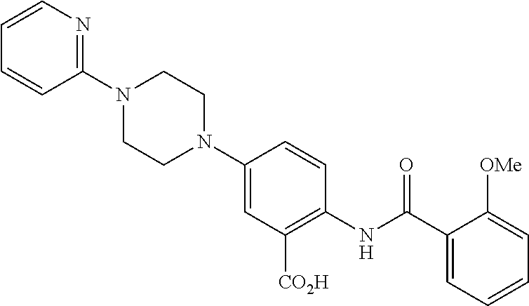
C1=CN=C(N2CCN(C3=CC([CO2H])=C(NC(C4=CC=CC=C4[OMe])=O)C=C3)CC2)C=C1
